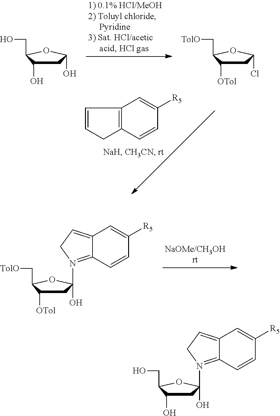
C12=C(C=CC([R5])=C1)CC=C2.C1C(O)C(CO)OC1O.C1C([OTol])C(C[TolO])OC1Cl.C1C([OTol])C(C[TolO])OC1(O)N1=C2C(=CC1)C=C([R5])C=C2.C1C(O)C(CO)OC1(O)N1=C2C(=CC1)C=C([R5])C=C2
